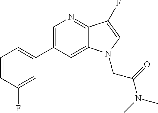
C1=C(C2=CC=CC(F)=C2)C=C2C(=N1)C(F)=CN2CC(N(C)C)=O
